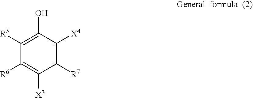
C1([R7])=C([X4])C(O)=C([R5])C([R6])=C1[X3]
